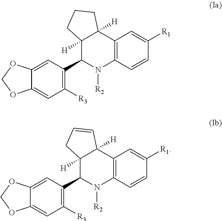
C12([H])C(C3=C([R3])C=C4C(=C3)OCO4)N([R2])C3=C(C1([H])CCC2)C=C([R1])C=C3.C12([H])C(C3=C([R3])C=C4C(=C3)OCO4)N([R2])C3=C(C1([H])C=CC2)C=C([R1])C=C3
